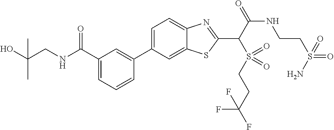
C1=C(C2=CC(C([NH]CC(O)(C)C)=O)=CC=C2)C=C2C(=C1)N=C(C(S(CCC(F)(F)F)(=O)=O)C(=O)NCCS(=O)(=O)N)S2
